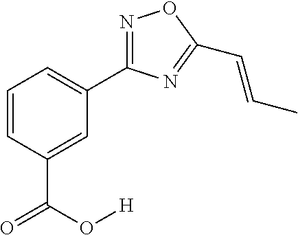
C1=CC(C(O[H])=O)=CC(C2=NOC(C=CC)=N2)=C1
